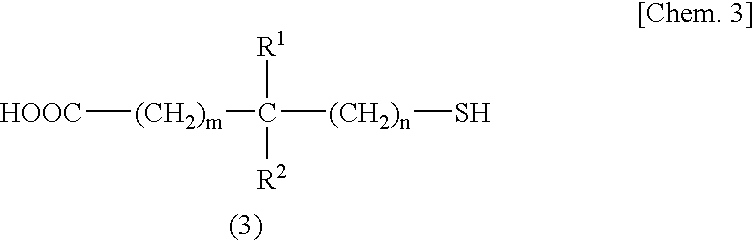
[HOOC][(CH2)m]C([(CH2)n]S)([R1])[R2]
